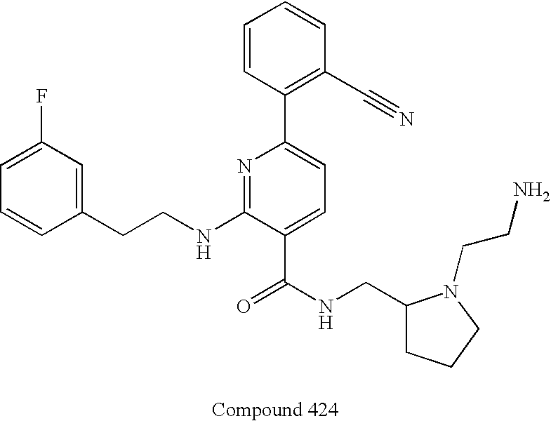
C1=CC(CCNC2=NC(C3=C(C#N)C=CC=C3)=CC=C2C(NCC2CCCN2CCN)=O)=CC(F)=C1
